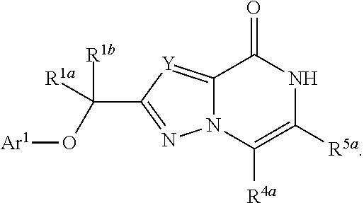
C12=[Y]C(C(O[Ar1])([R1b])[R1a])=NN1C([R4a])=C([R5a])NC2=O
